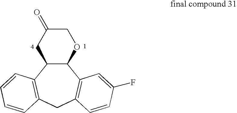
C12C(C3=C(CC4=C1C=CC=C4)C=CC(F)=C3)OCC(=O)C2
